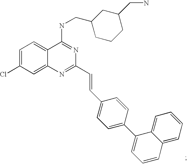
C1=C(Cl)C=C2C(=C1)C(NCC1CCCC(CN)C1)=NC(C=CC1=CC=C(C3=CC=CC4=CC=CC=C34)C=C1)=N2
